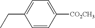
C1([CO2CH3])=CC=C(CC)C=C1
